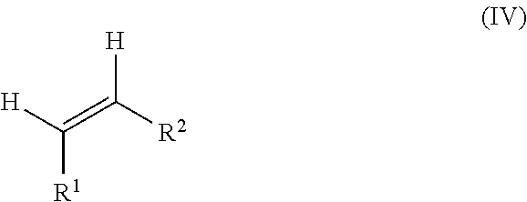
[H]C(=C([R2])[H])[R1]
